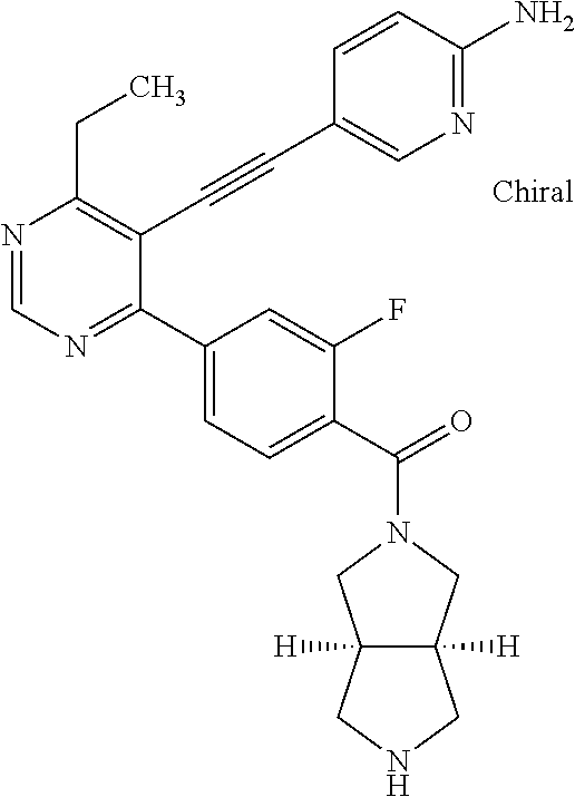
N1=CN=C(C2=CC=C(C(=O)N3CC4([H])C([H])(C3)CNC4)C(F)=C2)C(C#CC2=CN=C(N)C=C2)=C1CC
